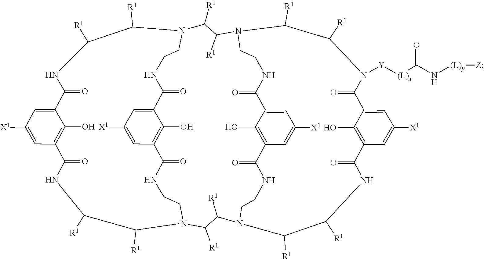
N1CCN2C([R1])C([R1])NC(=O)C3=C(O)C(=CC([X1])=C3)C(=O)N([Y][(L)x]C(N[(L)y][Z])=O)C([R1])C([R1])N(CCNC(=O)C3=CC([X1])=CC(=C3O)C1=O)C([R1])C([R1])N1CCNC(=O)C3=CC([X1])=CC(=C3O)C(=O)NCCN(C([R1])C([R1])NC(=O)C3=C(O)C(=CC([X1])=C3)C(=O)NC([R1])C1[R1])C([R1])C2[R1]
